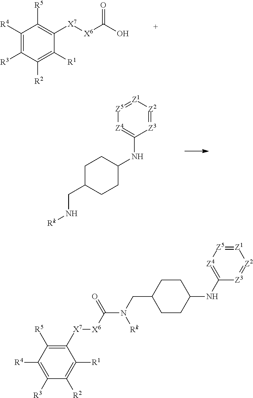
C1([R4])=C([R3])C([R2])=C([R1])C([X7][X6]C(O)=O)=C1[R5].[Z3]1=[Z2][Z1]=[Z5][Z4]=C1NC1CCC(CN[Rk])CC1.C1([R3])=C([R4])C([R5])=C([X7][X6]C(N(CC2CCC(NC3=[Z4][Z5]=[Z1][Z2]=[Z3]3)CC2)[Rk])=O)C([R1])=C1[R2]
